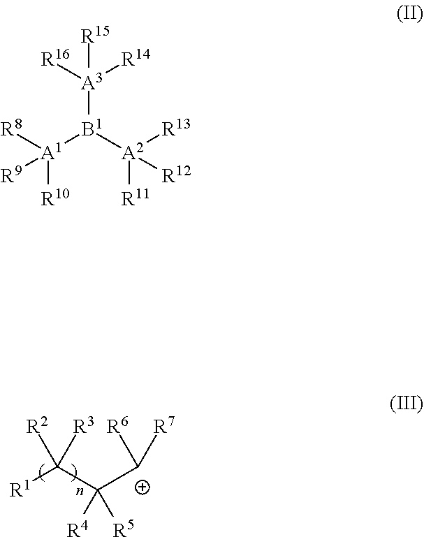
[R1]C(C([C+]([R6])[R7])([R4])[R5])([R2])[R3].[R15][A3]([B1]([A2]([R11])([R13])[R12])[A1]([R8])([R10])[R9])([R14])[R16]
